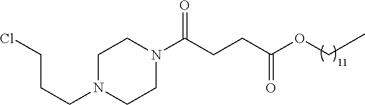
ClCCCN1CCN(C(CCC(OCC)=O)=O)CC1
